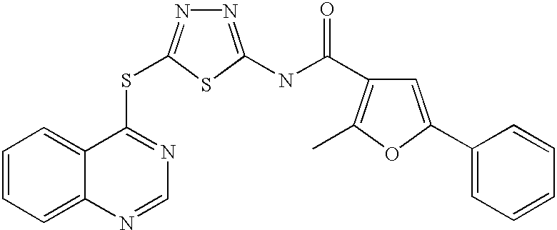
C1=CC=C2C(=C1)C(SC1=NN=C(NC(=O)C3=C(C)OC(C4=CC=CC=C4)=C3)S1)=NC=N2
